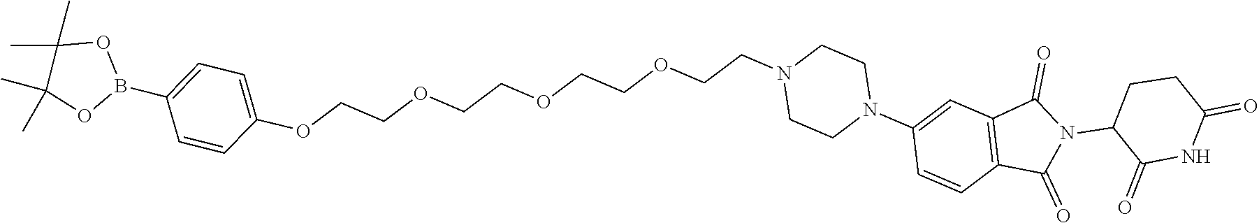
O(CCOCCOCCOCCN1CCN(C2=CC3=C(C=C2)C(=O)N(C2C(=O)NC(=O)CC2)C3=O)CC1)C1=CC=C(B2OC(C)(C)C(C)(C)O2)C=C1
